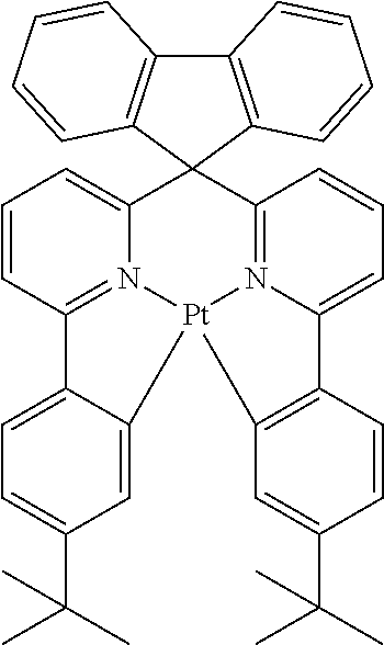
C12=N3C(=CC=C1)C1(C4=N5C(=CC=C4)C4=C(C=C(C(C)(C)C)C=C4)[Pt]35C3=CC(C(C)(C)C)=CC=C23)C2=C(C3=C1C=CC=C3)C=CC=C2
